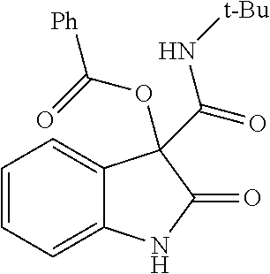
C1=CC=C2C(=C1)C(C(=O)N[t-Bu])(OC(=O)[Ph])C(=O)N2
